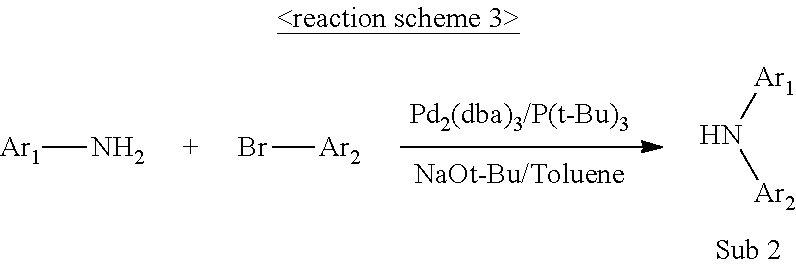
N([Ar2])[Ar1].[Ar1]N.Br[Ar2]
